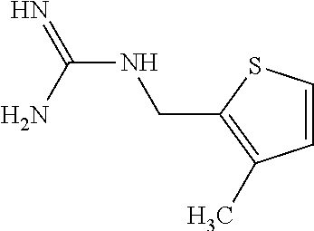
N(C(N)=N)CC1=C(C)C=CS1
